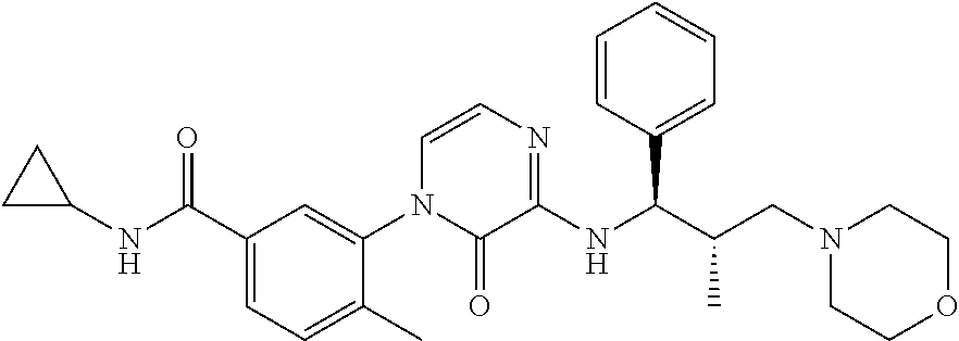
C1C(NC(C2=CC=C(C)C(N3C(=O)C(NC(C(C)CN4CCOCC4)C4=CC=CC=C4)=NC=C3)=C2)=O)C1
